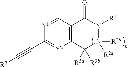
C(C1=[Y2]C2=C(C=[Y1]1)C(=O)N([R1])N([R2b])([R2a])C2([R3a])[R3b])#C[R5]
